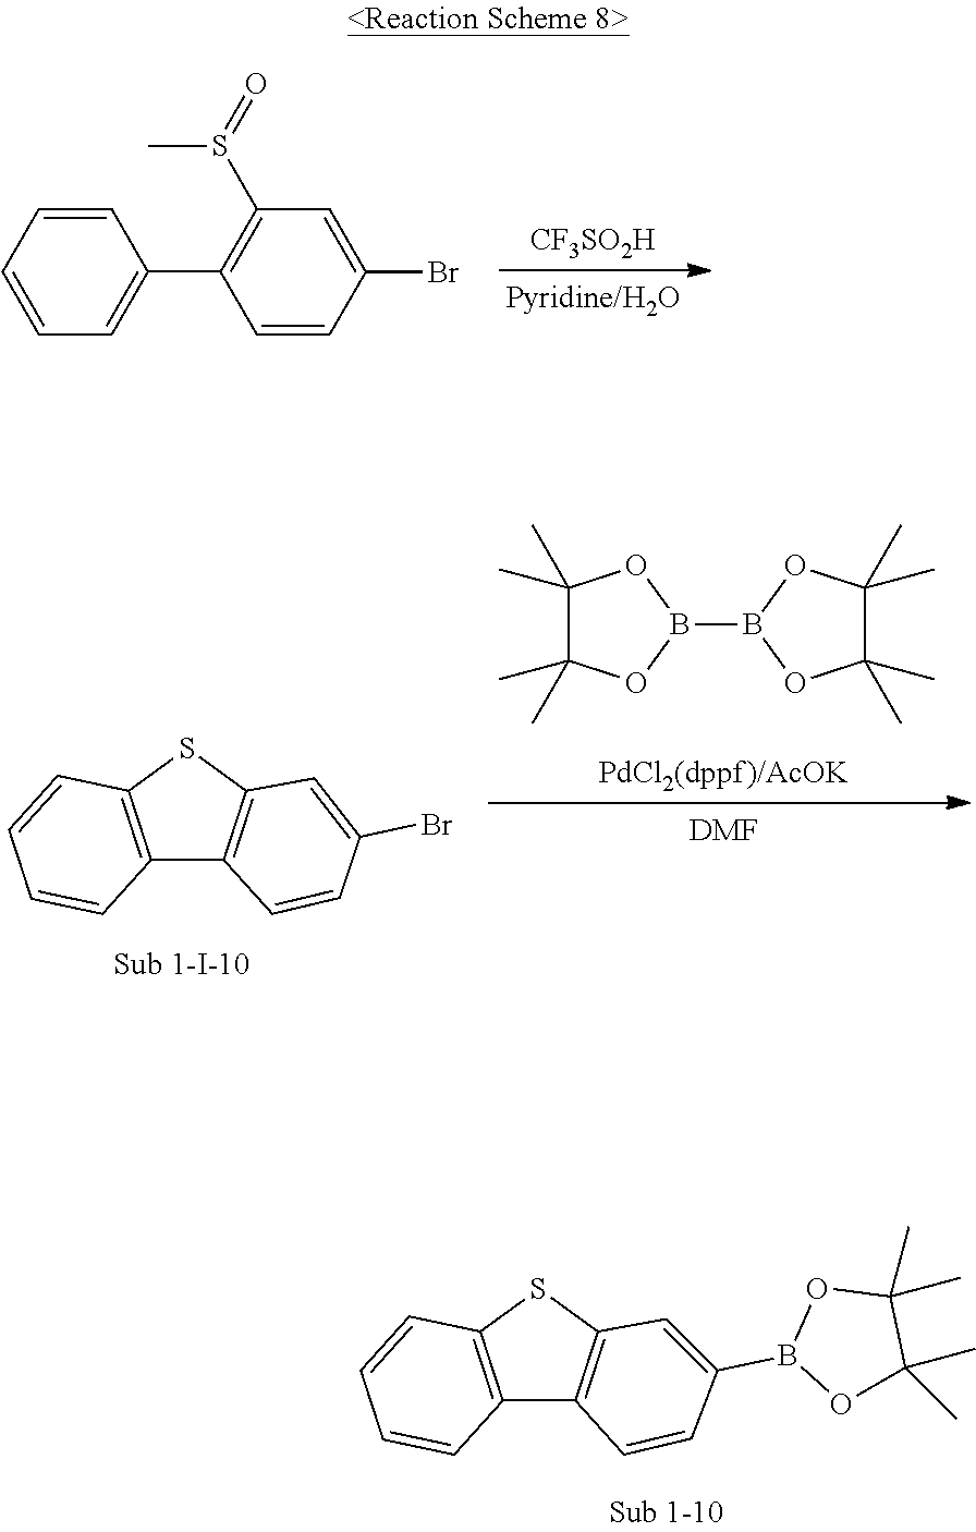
C12=C(SC3=C1C=CC(Br)=C3)C=CC=C2.[DMF].B1(B2OC(C)(C)C(C)(C)O2)OC(C)(C)C(C)(C)O1.C12=C(SC3=C1C=CC(B1OC(C)(C)C(C)(C)O1)=C3)C=CC=C2.C1=CC=CC=C1C1=C(S(=O)C)C=C(Br)C=C1.[CF3SO2H]
